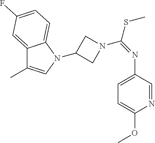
C1(N2C=C(C)C3=CC(F)=CC=C32)CN(C(=NC2=CC=C(OC)N=C2)SC)C1
